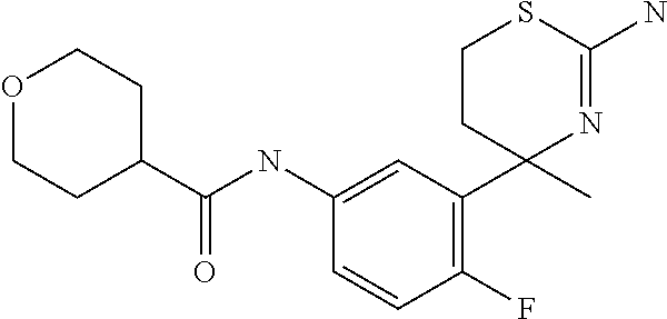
C1(C(NC2=CC(C3(C)N=C(N)SCC3)=C(F)C=C2)=O)CCOCC1
